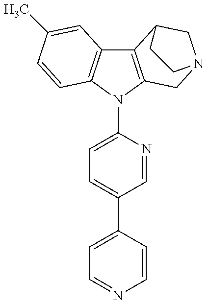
C12=C(N(C3=CC=C(C4=CC=NC=C4)C=N3)C3=C1C=C(C)C=C3)CN1CC2CC1
